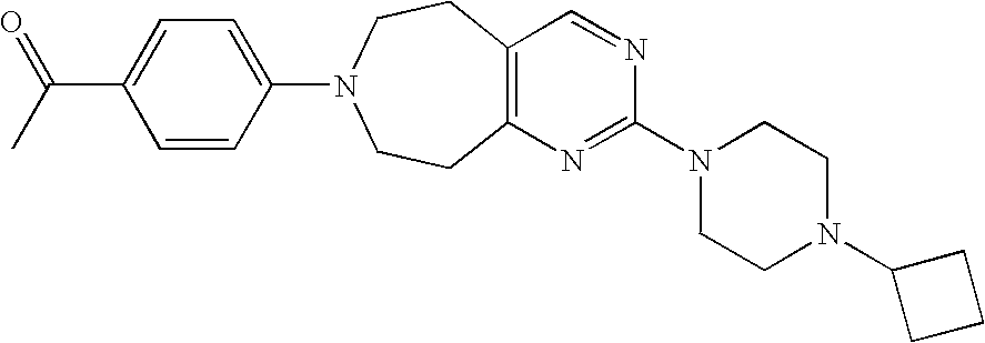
C12=C(N=C(N3CCN(C4CCC4)CC3)N=C1)CCN(C1=CC=C(C(=O)C)C=C1)CC2
